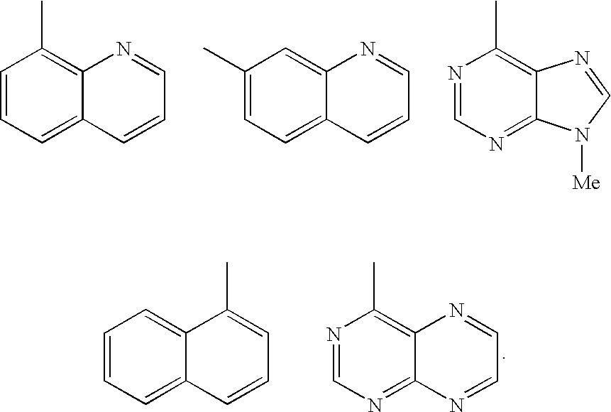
C1=CC=C2C(=C1C)N=CC=C2.C1(C)=CC=C2C(=C1)N=CC=C2.N1=CN=C2C(=C1C)N=CN2[Me].C1=CC=C2C(=C1)C(C)=CC=C2.N1=CN=C2C(=C1C)N=CC=N2
